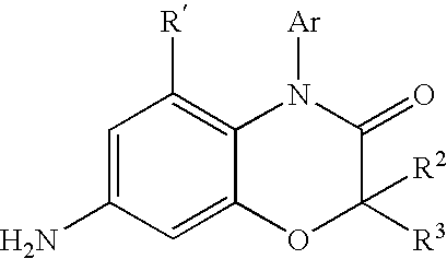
C1=C(N)C=C2C(=C1[R])N([Ar])C(=O)C([R3])([R2])O2
